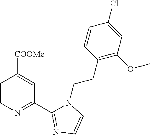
C1=CN=C(C2=NC=CN2CCC2=C(OC)C=C(Cl)C=C2)C=C1[COOMe]
